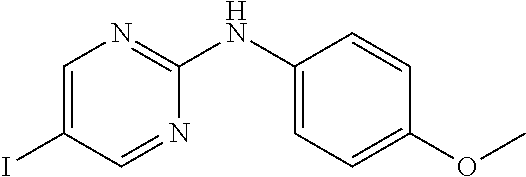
C1(NC2=NC=C(I)C=N2)=CC=C(OC)C=C1
